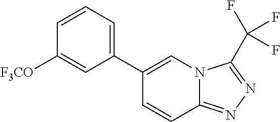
C1(C2=CN3C(=NN=C3C(F)(F)F)C=C2)=CC=CC([F3CO])=C1
